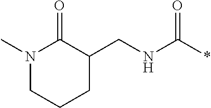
N1(C)C(=O)C(CNC(*)=O)CCC1
